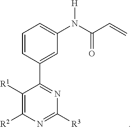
C1=CC(C2=NC([R3])=NC([R2])=C2[R1])=CC(N(C(C=C)=O)[H])=C1
